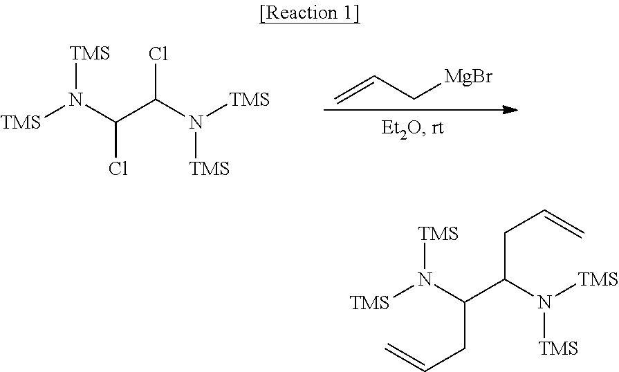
[TMS]N(C(C(N([TMS])[TMS])Cl)Cl)[TMS].C=CC[MgBr].[TMS]N(C(CC=C)C(N([TMS])[TMS])CC=C)[TMS]
